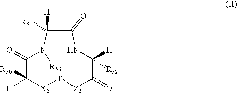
C1(=O)C([H])([R50])[X2][T2][Z5]C(=O)C([H])([R52])NC(=O)C([H])([R51])N1[R53]
